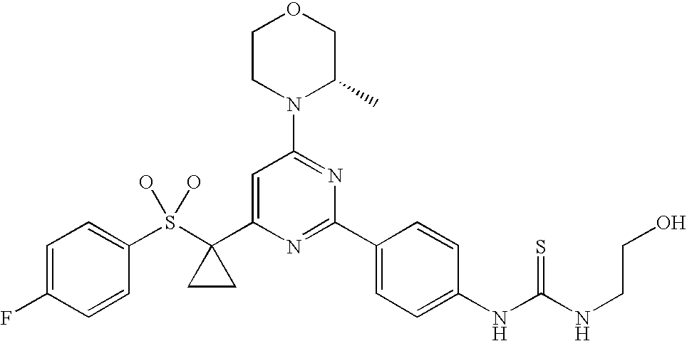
C1=C(F)C=CC(S(C2(C3=CC(N4C(C)COCC4)=NC(C4=CC=C(NC(NCCO)=S)C=C4)=N3)CC2)(O)O)=C1
